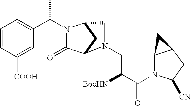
C(N1C(=O)C2CC1CN2CC([BocHN])C(=O)N1C2C(CC1[CN])C2)(C1=CC=CC([COOH])=C1)C
